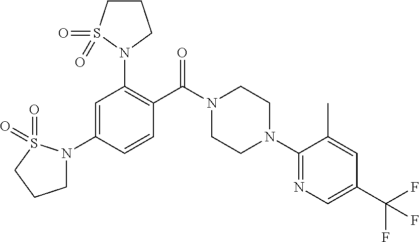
C1(N2CCN(C(C3=C(N4CCCS4(=O)=O)C=C(N4CCCS4(=O)=O)C=C3)=O)CC2)=NC=C(C(F)(F)F)C=C1C
